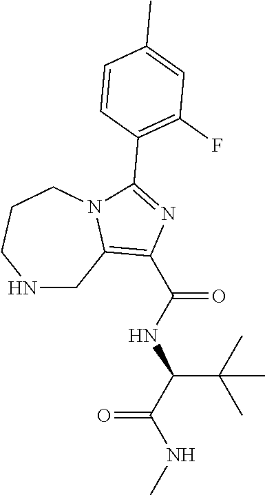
N1CC2=C(C(NC(C(NC)=O)C(C)(C)C)=O)N=C(C3=C(F)C=C(C)C=C3)N2CCC1
